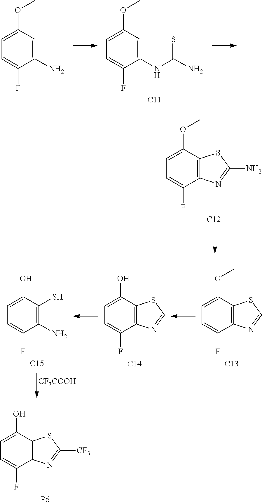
C1(NC(N)=S)=CC(OC)=CC=C1F.[C11].C1(N)=CC(OC)=CC=C1F.C1=C(F)C2=C(C(OC)=C1)SC(N)=N2.[C12].C1=C(F)C(N)=C(S)C(O)=C1.[C15].C1=C(F)C2=C(C(O)=C1)SC=N2.[C14].C1=C(F)C2=C(C(OC)=C1)SC=N2.[C13].[CF3COOH].C1=C(F)C2=C(C(O)=C1)SC([CF3])=N2.[P6]
